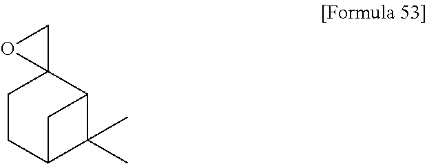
C1CC2C(C)(C)C(C13CO3)C2
